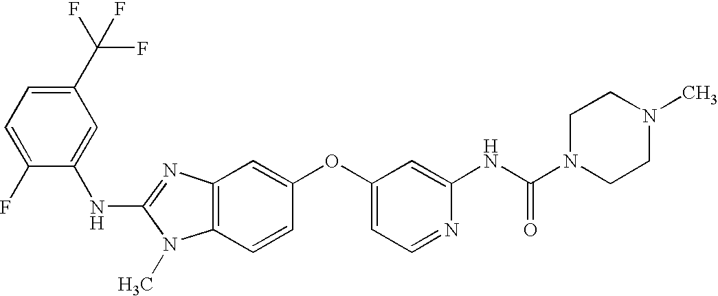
C1(C(F)(F)F)=CC=C(F)C(NC2=NC3=C(N2C)C=CC(OC2=CC=NC(NC(N4CCN(C)CC4)=O)=C2)=C3)=C1
